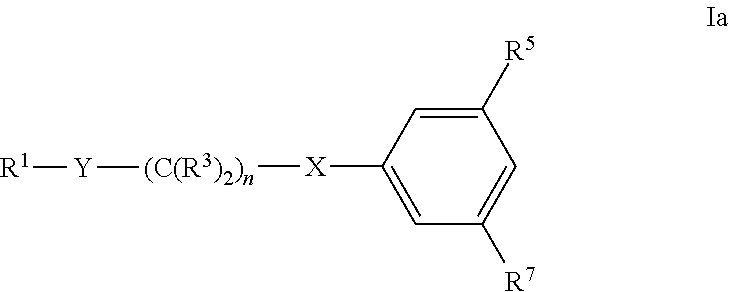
C1=C([R7])C=C([X][(C(R3)2)n][Y][R1])C=C1[R5]
